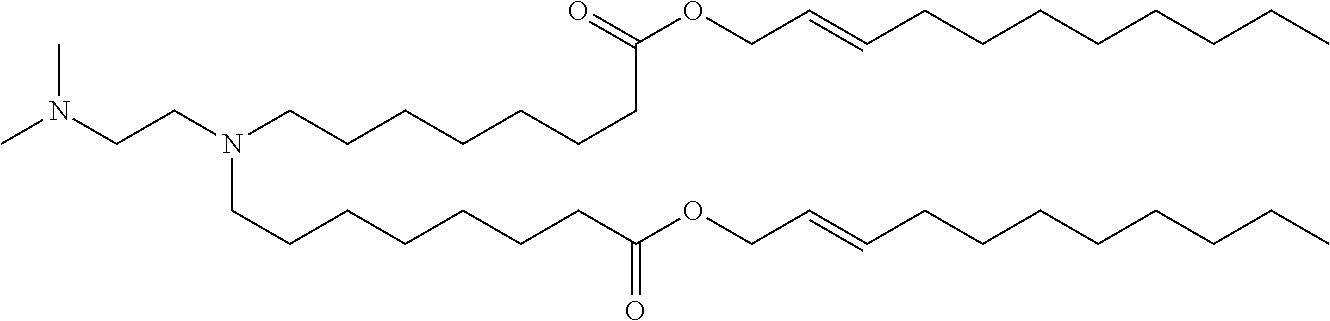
CN(CCN(CCCCCCCC(OCC=CCCCCCCCC)=O)CCCCCCCC(OCC=CCCCCCCCC)=O)C
